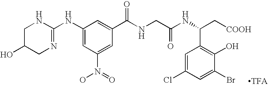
C1(NC2=NCC(O)CN2)=CC(N(O)=O)=CC(C(NCC(NC(C[COOH])C2=C(O)C(Br)=CC(Cl)=C2)=O)=O)=C1
